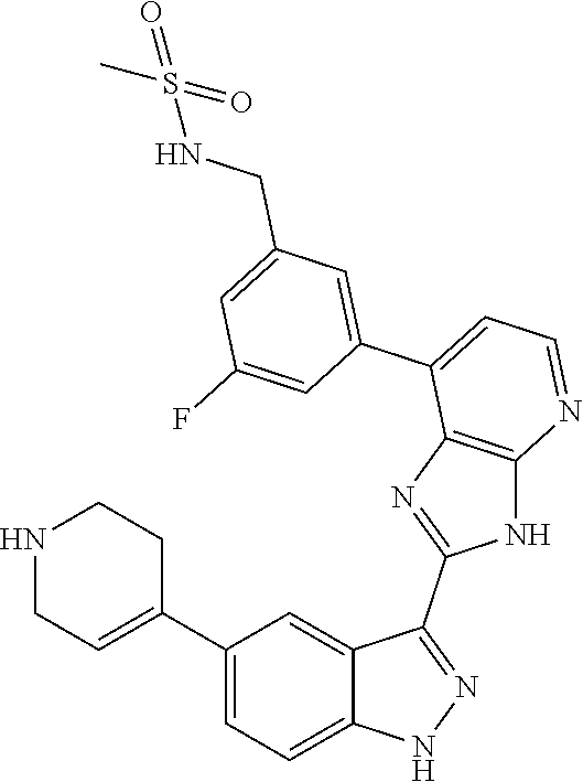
C1(C2=CC=C3C(=C2)C(C2=NC4=C(N2)N=CC=C4C2=CC(CNS(=O)(C)=O)=CC(F)=C2)=NN3)=CCNCC1
